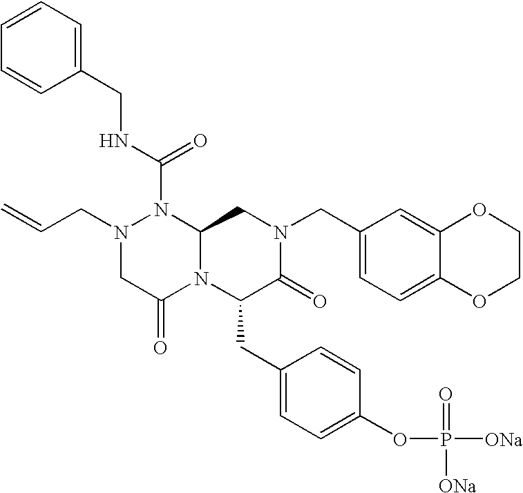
N1(C(NCC2=CC=CC=C2)=O)N(CC=C)CC(=O)N2C1CN(CC1=CC=C3C(=C1)OCCO3)C(=O)C2CC1=CC=C(OP(=O)([ONa])[ONa])C=C1
